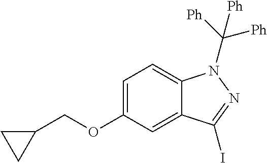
C1=C(OCC2CC2)C=C2C(=C1)N(C([Ph])([Ph])[Ph])N=C2I
